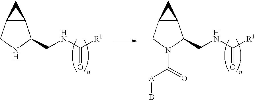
C12C(CNC1CNC([R1])=O)C2.C12C(CN(C([A]B)=O)C1CNC([R1])=O)C2
